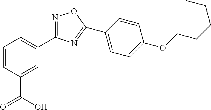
C1=CC(C(O)=O)=CC(C2=NOC(C3=CC=C(OCCCCC)C=C3)=N2)=C1
